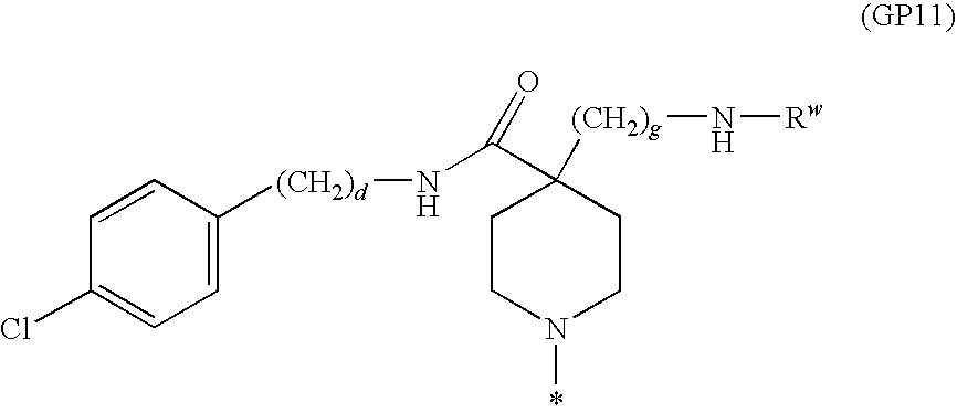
C1=CC([(CH2)d]NC(C2([(CH2)g]N[Rw])CCN(*)CC2)=O)=CC=C1Cl
